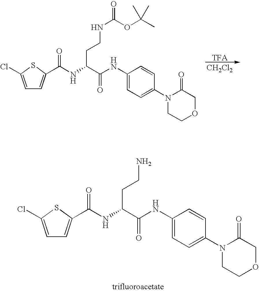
[CH2Cl2].[TFA].C1=C(Cl)SC(C(NC(CCNC(OC(C)(C)C)=O)C(=O)NC2=CC=C(N3CCOCC3=O)C=C2)=O)=C1.C1=C(Cl)SC(C(NC(CCN)C(=O)NC2=CC=C(N3CCOCC3=O)C=C2)=O)=C1
